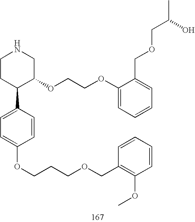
C1CC(C2=CC=C(OCCCOCC3=C(OC)C=CC=C3)C=C2)C(OCCOC2=CC=CC=C2COCC(C)O)CN1
